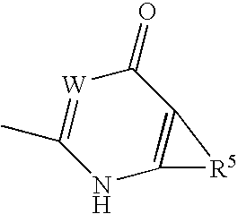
[W]1=C(C)NC2=C(C1=O)[R5]2
